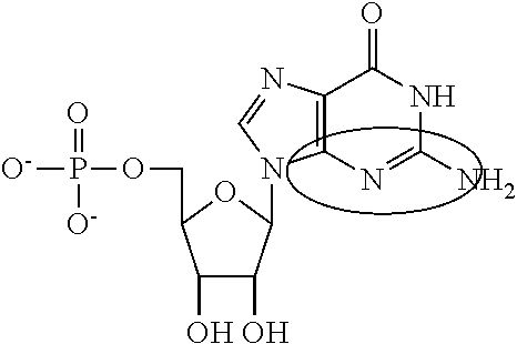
C1(O)C(O)C(N2C3=C(C(=O)NC(N)=N3)N=C2)OC1COP([O-])([O-])=O
